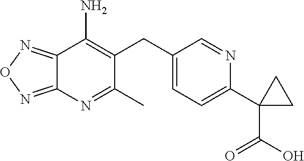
C1(C)=NC2=NON=C2C(N)=C1CC1=CC=C(C2(C(O)=O)CC2)N=C1
